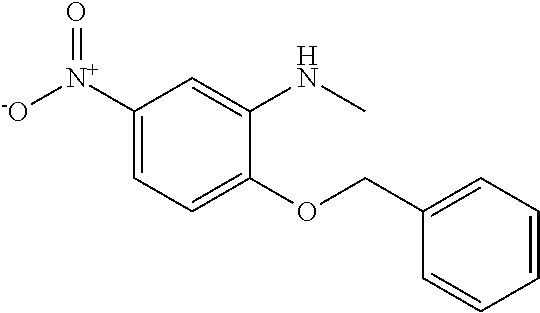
C1([N+]([-O])=O)=CC=C(OCC2=CC=CC=C2)C(NC)=C1
